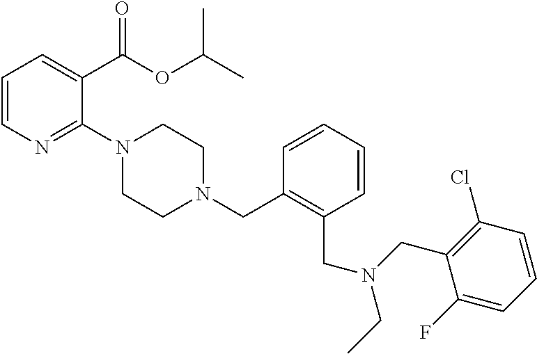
C1=CN=C(N2CCN(CC3=C(CN(CC4=C(Cl)C=CC=C4F)CC)C=CC=C3)CC2)C(C(OC(C)C)=O)=C1
